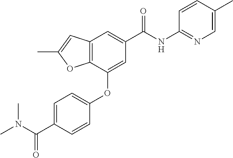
C12=C(C(OC3=CC=C(C(N(C)C)=O)C=C3)=CC(C(NC3=NC=C(C)C=C3)=O)=C1)OC(C)=C2
